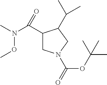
C1(C(=O)N(OC)C)CN(C(=O)OC(C)(C)C)CC1C(C)C
